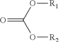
O=C(O[R1])O[R2]
